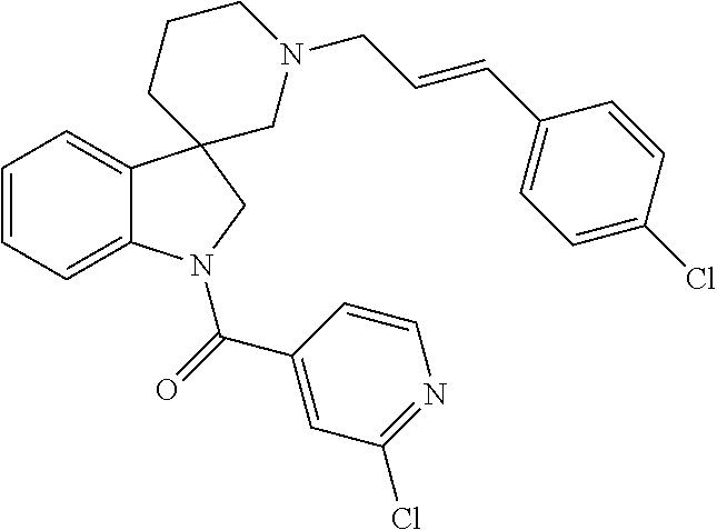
C1=CC=C2C(=C1)C1(CN2C(=O)C2=CC(Cl)=NC=C2)CCCN(CC=CC2=CC=C(Cl)C=C2)C1
